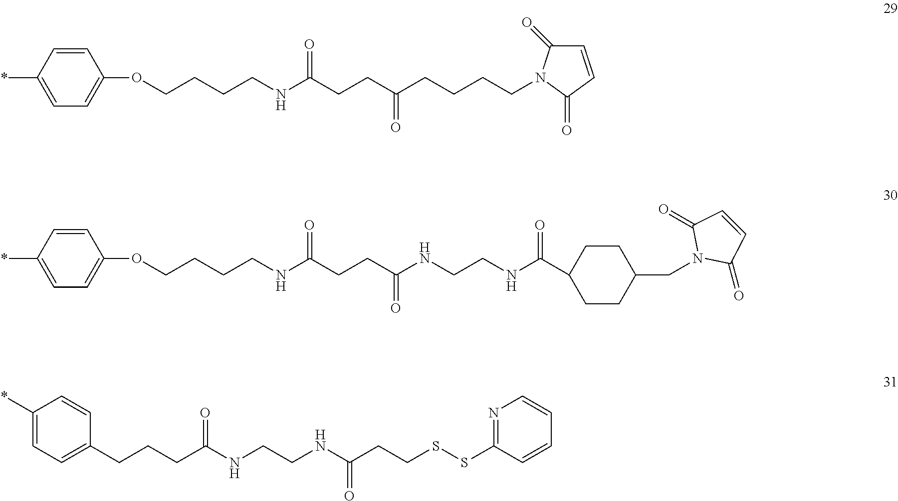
*C1=CC=C(OCCCCNC(=O)CCC(=O)CCCCN2C(=O)C=CC2=O)C=C1.*C1=CC=C(OCCCCNC(=O)CCC(NCCNC(C2CCC(CN3C(=O)C=CC3=O)CC2)=O)=O)C=C1.*C1=CC=C(CCCC(NCCNC(CCSSC2=NC=CC=C2)=O)=O)C=C1
